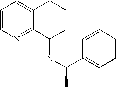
C1=CN=C2C(=C1)CCCC2=NC(C1=CC=CC=C1)C
